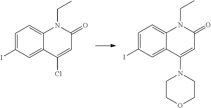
C1=C(I)C=C2C(=C1)N(CC)C(=O)C=C2Cl.C1=C(I)C=C2C(=C1)N(CC)C(=O)C=C2N1CCOCC1
